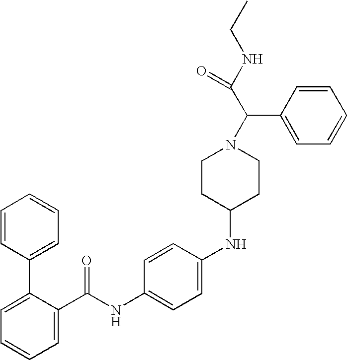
C1=C(C(NC2=CC=C(NC3CCN(C(C(NCC)=O)C4=CC=CC=C4)CC3)C=C2)=O)C(C2=CC=CC=C2)=CC=C1
